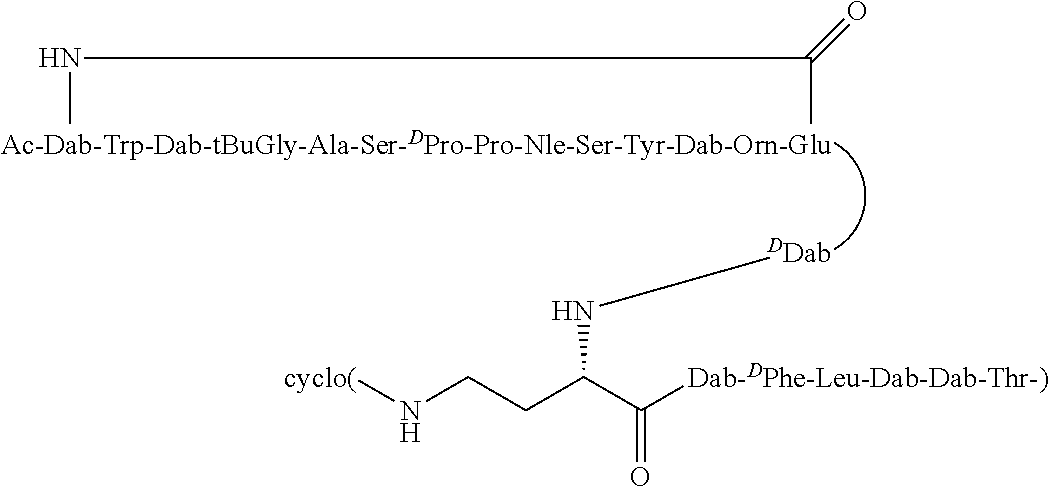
N(C)C(C)=O.N(C(CCN[cyclo(])C([Dab-DPhe-Leu-Dab-Dab-Thr-)])=O)[DDab]
